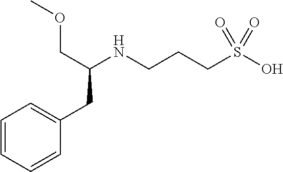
C1=CC=CC(CC(COC)NCCCS(=O)(=O)O)=C1
